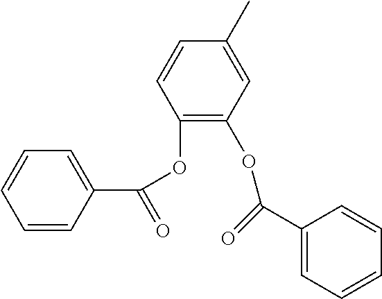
C1=CC(C(OC2=C(OC(C3=CC=CC=C3)=O)C=C(C)C=C2)=O)=CC=C1
